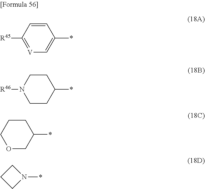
C1([R45])=[V]C=C(*)C=C1.N1([R46])CCC(*)CC1.C1OCC(*)CC1.C1CN(*)C1
